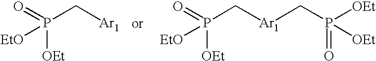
P([EtO])(=O)([OEt])C[Ar1].P([EtO])(=O)([OEt])C[Ar1]CP(=O)([OEt])[OEt]
